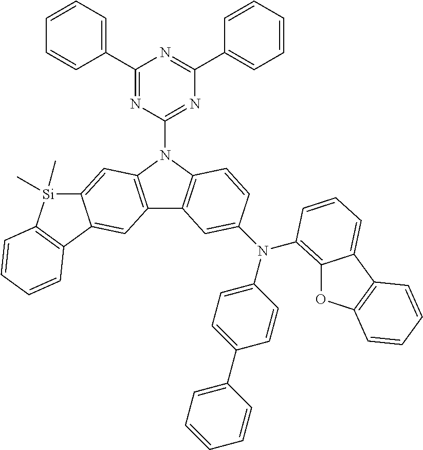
C1(C2=CC=CC=C2)=NC(N2C3=C(C4=C2C=C2C(=C4)C4=C([Si]2(C)C)C=CC=C4)C=C(N(C2=CC=C(C4=CC=CC=C4)C=C2)C2=C4OC5=C(C4=CC=C2)C=CC=C5)C=C3)=NC(C2=CC=CC=C2)=N1
